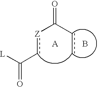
[L]C(c[Z]C(cc)=O)=O.[A].B
